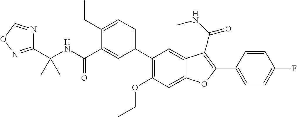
C(NC(C1=CC(C2=C(OCC)C=C3C(=C2)C(C(NC)=O)=C(C2=CC=C(F)C=C2)O3)=CC=C1CC)=O)(C)(C)C1=NOC=N1
